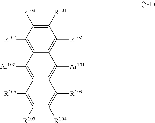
C1([R101])=C([R108])C([R107])=C2C(=C1[R102])C([Ar101])=C1C(=C2[Ar102])C([R106])=C([R105])C([R104])=C1[R103]
